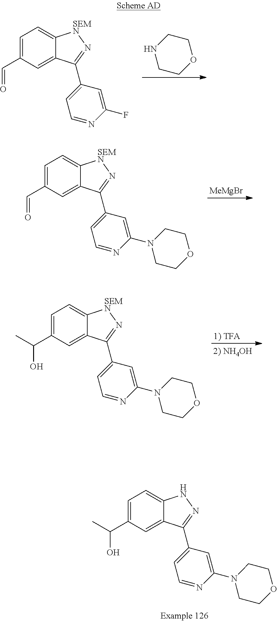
C1=C(C(O)C)C=C2C(=C1)NN=C2C1=CC=NC(N2CCOCC2)=C1.C1COCCN1.C1=C(C=O)C=C2C(=C1)[SEMN]N=C2C1=CC=NC(F)=C1.[MeMgBr].C1=C(C=O)C=C2C(=C1)[SEMN]N=C2C1=CC=NC(N2CCOCC2)=C1.[1) TFA].C1=C(C(O)C)C=C2C(=C1)[SEMN]N=C2C1=CC=NC(N2CCOCC2)=C1
